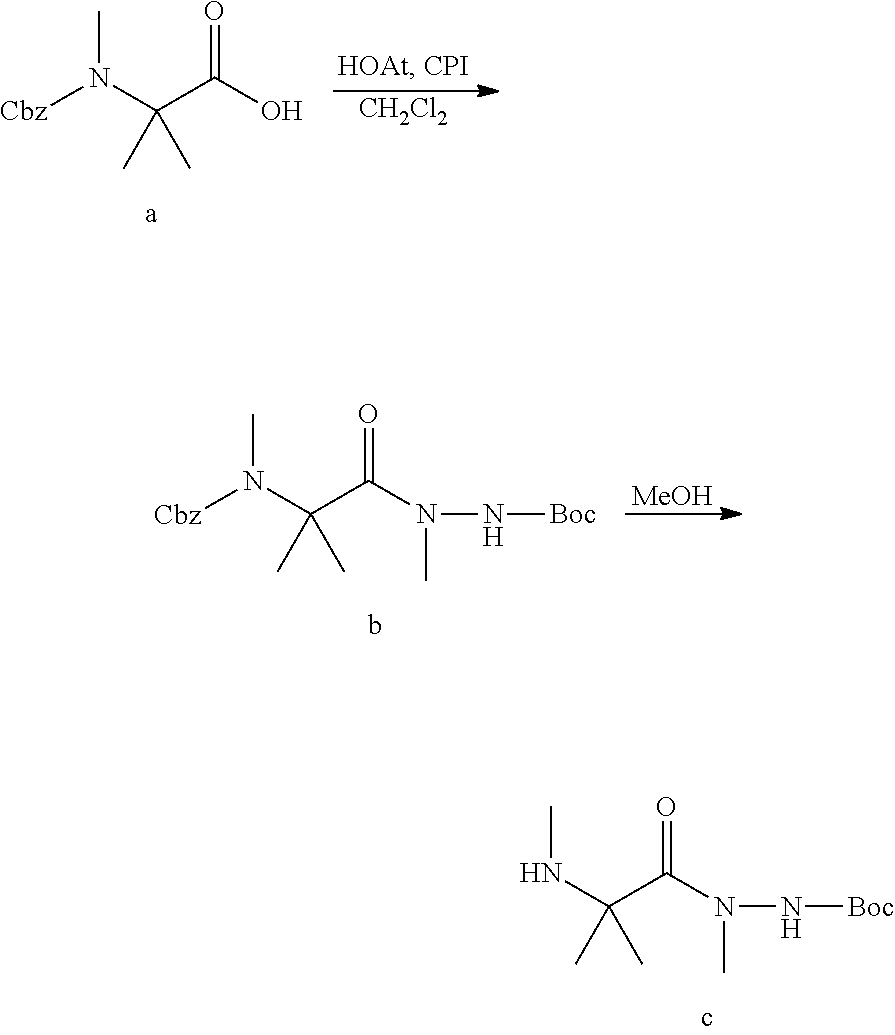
N(C(C(N(N[Boc])C)=O)(C)C)C.[Cbz]N(C(C(O)=O)(C)C)C.[CH2Cl2].[Cbz]N(C(C(N(N[Boc])C)=O)(C)C)C.[MeOH]
